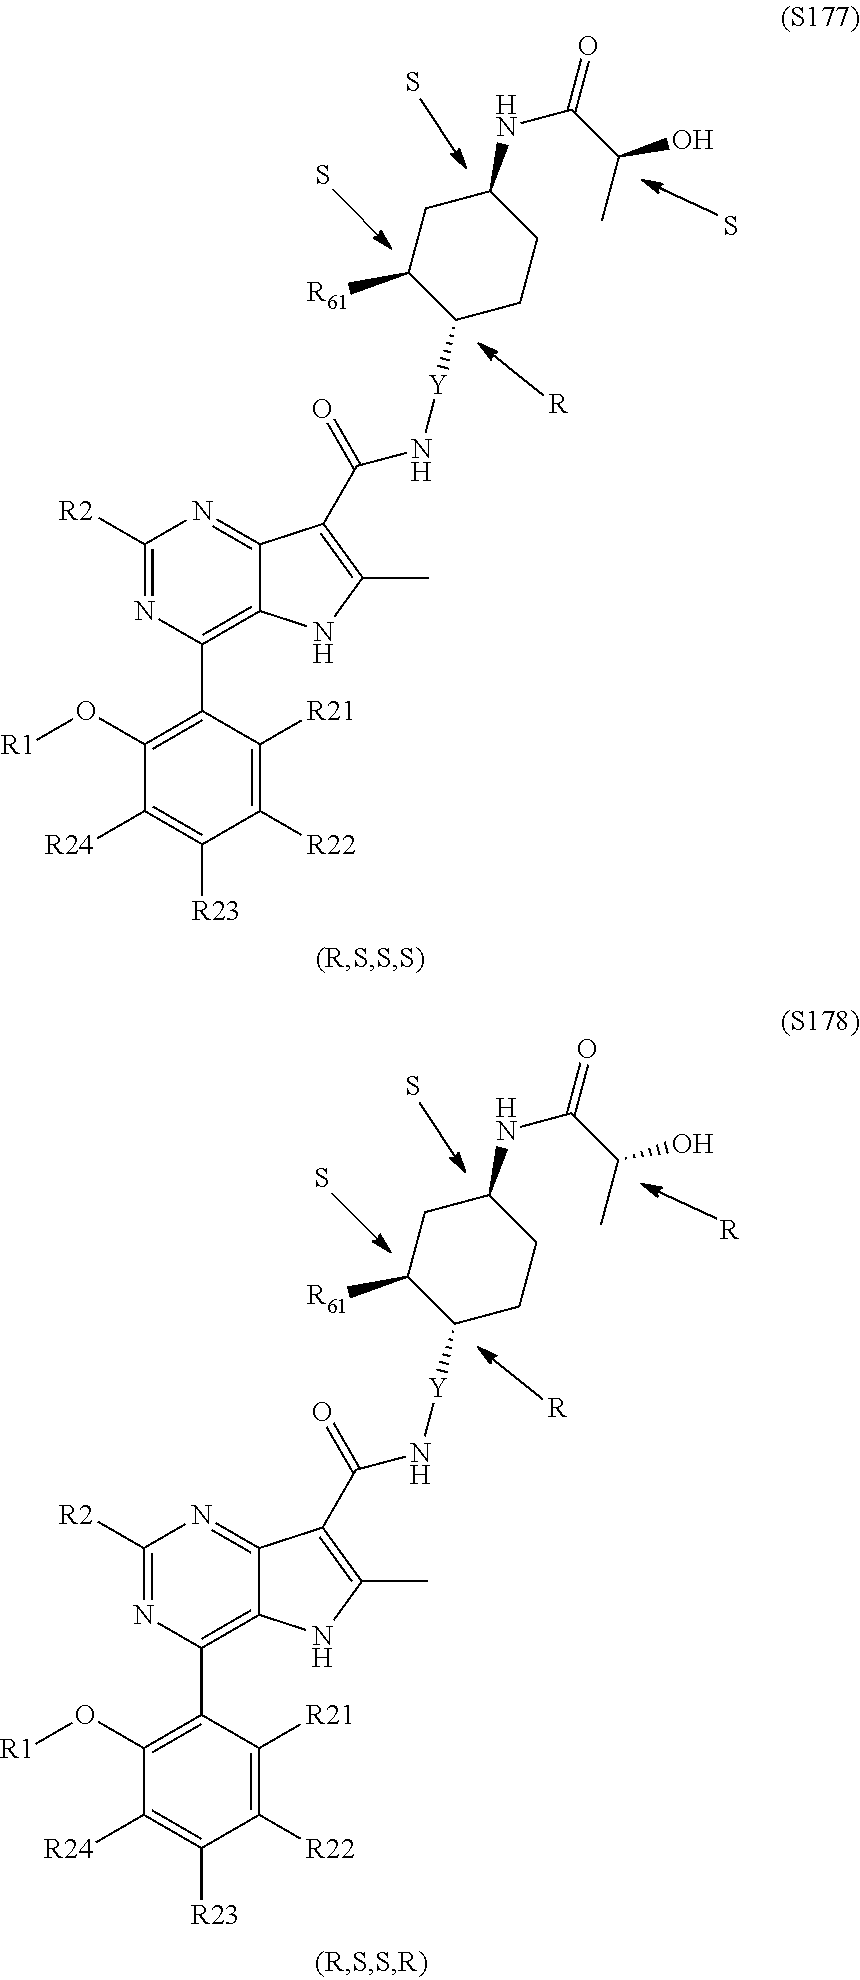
[R].S.C1(O[R1])=C(C2=C3C(=NC([R2])=N2)C(C(N[Y]C2CCC(NC(C(C)O)=O)CC2[R61])=O)=C(C)N3)C([R21])=C([R22])C([R23])=C1[R24].S.S.[R].[R].C1(O[R1])=C(C2=C3C(=NC([R2])=N2)C(C(N[Y]C2CCC(NC(C(C)O)=O)CC2[R61])=O)=C(C)N3)C([R21])=C([R22])C([R23])=C1[R24].S.S
